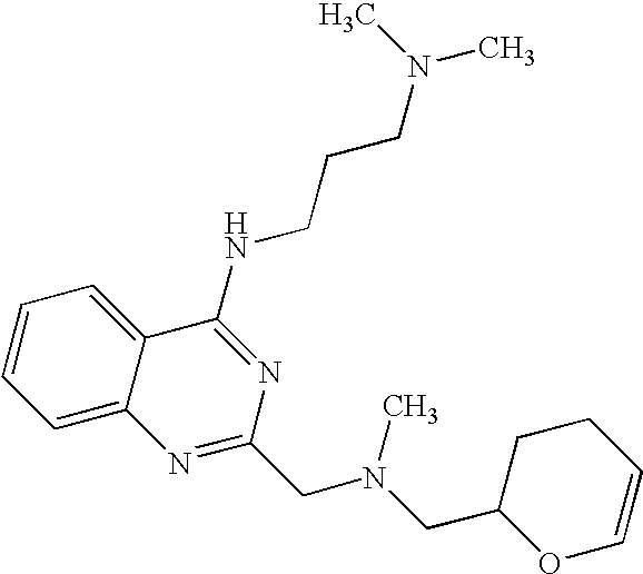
C1=C2C(=CC=C1)C(NCCCN(C)C)=NC(CN(CC1OC=CCC1)C)=N2
